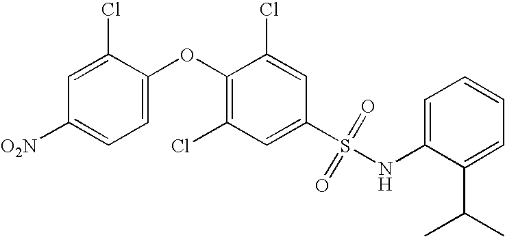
O(C1=C(Cl)C=C(S(NC2=CC=CC=C2C(C)C)(=O)=O)C=C1Cl)C1=CC=C([O2N])C=C1Cl
